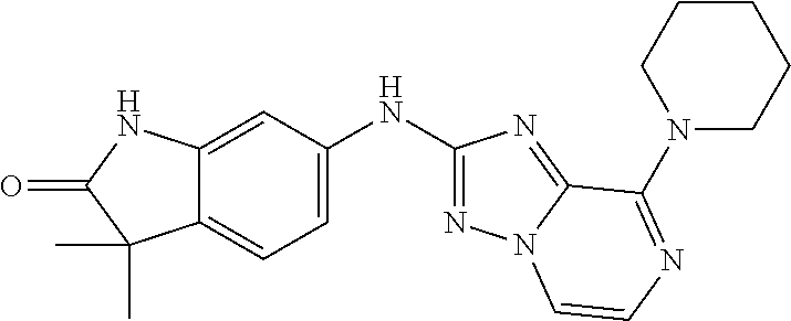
C12=CC=C(NC3=NN4C(=N3)C(N3CCCCC3)=NC=C4)C=C1NC(=O)C2(C)C
